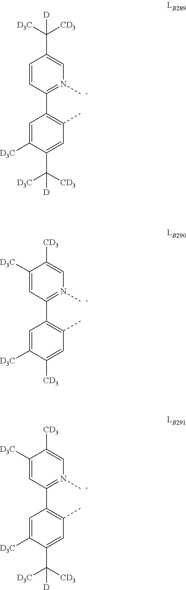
C1=C([D3C])C(C([CD3])([D3C])[D])=CC(C)=C1C1=N(C)C=C(C([CD3])([D3C])[D])C=C1.C1=C([D3C])C([CD3])=CC(C)=C1C1=N(C)C=C([CD3])C([D3C])=C1.C1=C([D3C])C(C([CD3])([D3C])[D])=CC(C)=C1C1=N(C)C=C([CD3])C([D3C])=C1
